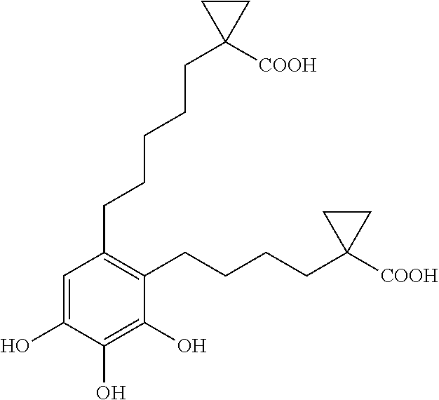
C1=C(O)C(O)=C(O)C(CCCCC2([COOH])CC2)=C1CCCCCC1([COOH])CC1
